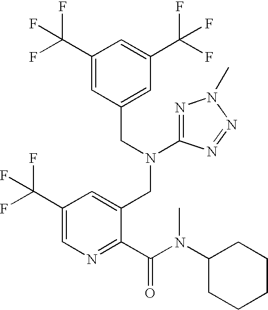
C1(C(F)(F)F)=CC(CN(CC2=CC(C(F)(F)F)=CN=C2C(N(C2CCCCC2)C)=O)C2=NN(C)N=N2)=CC(C(F)(F)F)=C1
